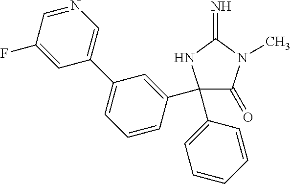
C1(C2=CC=CC=C2)(C2=CC(C3=CN=CC(F)=C3)=CC=C2)C(=O)N(C)C(=N)N1
